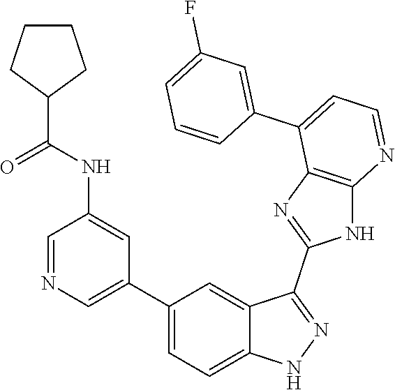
C1=NC=C(C2=CC=C3C(=C2)C(C2=NC4=C(N2)N=CC=C4C2=CC(F)=CC=C2)=NN3)C=C1NC(=O)C1CCCC1
